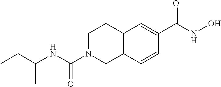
C(NC(N1CC2=C(CC1)C=C(C(NO)=O)C=C2)=O)(CC)C
